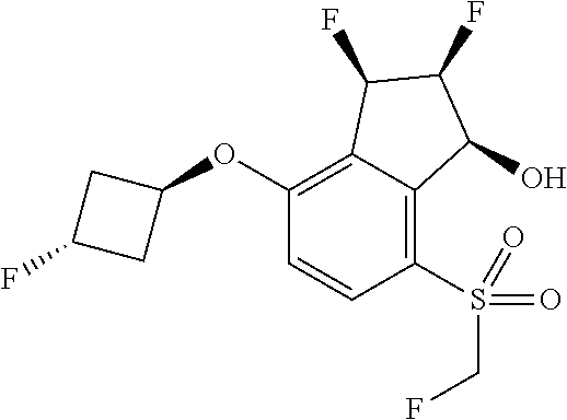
C1(OC2CC(F)C2)=C2C(=C(S(=O)(CF)=O)C=C1)C(O)C(F)C2F
